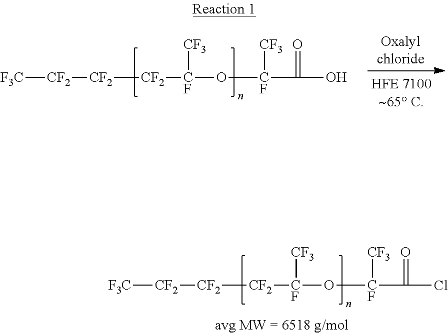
[F3C][CF2][CF2][CF2][CF](O[CF]([CF3])C(=O)O)[CF3].[F3C][CF2][CF2][CF2][CF](O[CF]([CF3])C(=O)Cl)[CF3]
